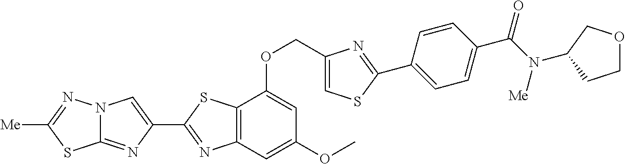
C1(COC2=CC(OC)=CC3=C2SC(C2=CN4C(=N2)SC([Me])=N4)=N3)=CSC(C2=CC=C(C(N(C3COCC3)[Me])=O)C=C2)=N1
